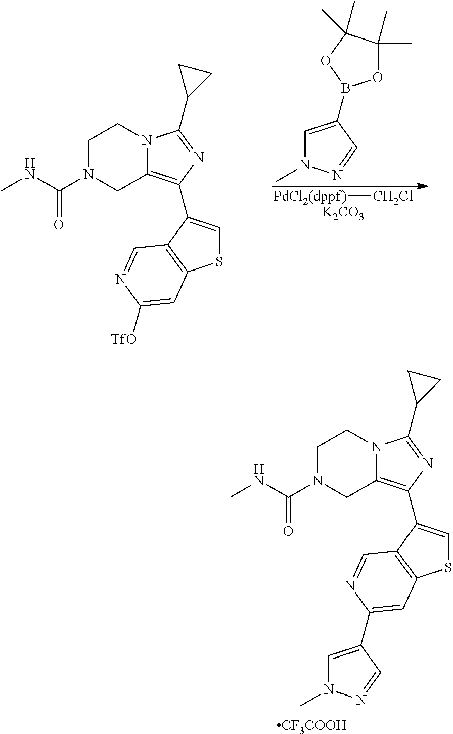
N12C(=C(C3=CSC4=C3C=NC(C3=CN(C)N=C3)=C4)N=C1C1CC1)CN(C(NC)=O)CC2.[CF3COOH].N12C(=C(C3=CSC4=C3C=NC([TfO])=C4)N=C1C1CC1)CN(C(NC)=O)CC2.[PdCl2(dppf)][CH2Cl].C1=C(B2OC(C)(C)C(C)(C)O2)C=NN1C.[K2CO3]
